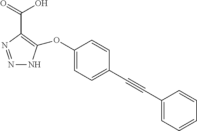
N1=NC(C(O)=O)=C(OC2=CC=C(C#CC3=CC=CC=C3)C=C2)N1
